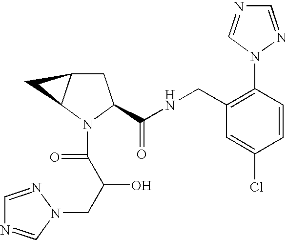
C1=NN(C2=C(CNC(=O)C3CC4C(N3C(=O)C(CN3N=CN=C3)O)C4)C=C(Cl)C=C2)C=N1
